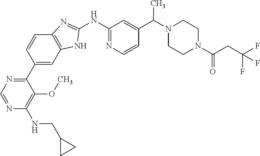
C1(C2=NC=NC(NCC3CC3)=C2OC)=CC2=C(C=C1)N=C(NC1=NC=CC(C(N3CCN(C(=O)CC(F)(F)F)CC3)C)=C1)N2
